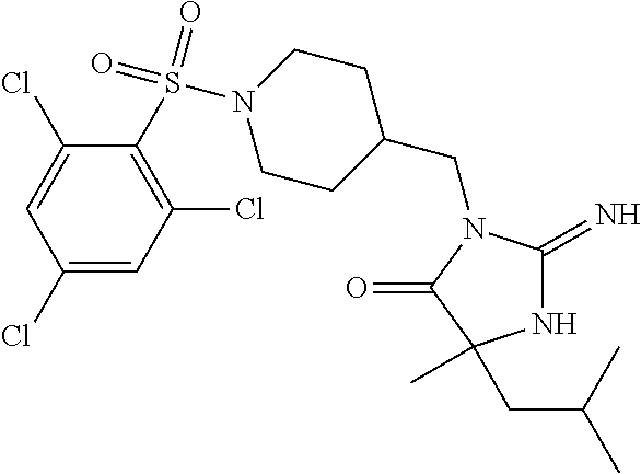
C1(CN2C(=N)NC(C)(CC(C)C)C2=O)CCN(S(=O)(=O)C2=C(Cl)C=C(Cl)C=C2Cl)CC1
